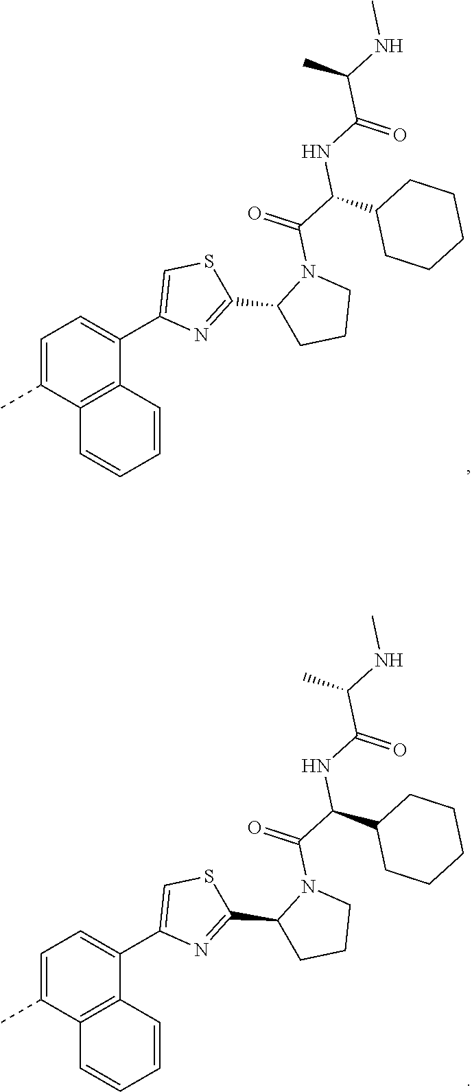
C1(C2=CSC(C3CCCN3C(=O)C(NC(=O)C(C)NC)C3CCCCC3)=N2)=CC=C(C)C2=C1C=CC=C2.C1(C2=CSC(C3CCCN3C(=O)C(NC(=O)C(C)NC)C3CCCCC3)=N2)=CC=C(C)C2=C1C=CC=C2
